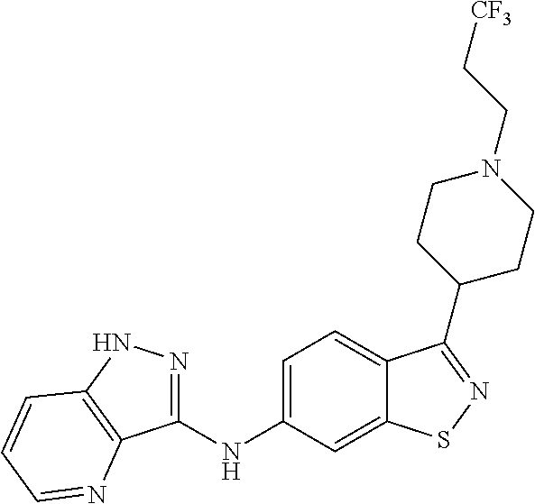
C1(NC2=CC=C3C(=C2)SN=C3C2CCN(CC[CF3])CC2)=NNC2=C1N=CC=C2
